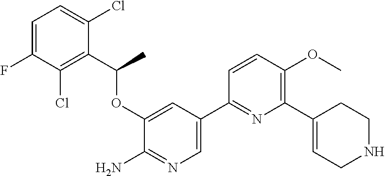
C1(OC(C2=C(Cl)C(F)=CC=C2Cl)C)=CC(C2=NC(C3=CCNCC3)=C(OC)C=C2)=CN=C1N
